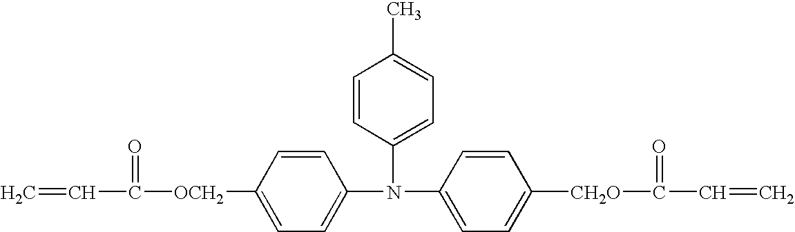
C=CC([OCH2]C1=CC=C(N(C2=CC=C([CH2O]C(C=C)=O)C=C2)C2=CC=C(C)C=C2)C=C1)=O
